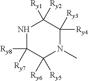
N1C([Ry8])([Ry7])C([Ry5])([Ry6])N(C)C([Ry4])([Ry3])C1([Ry2])[Ry1]
